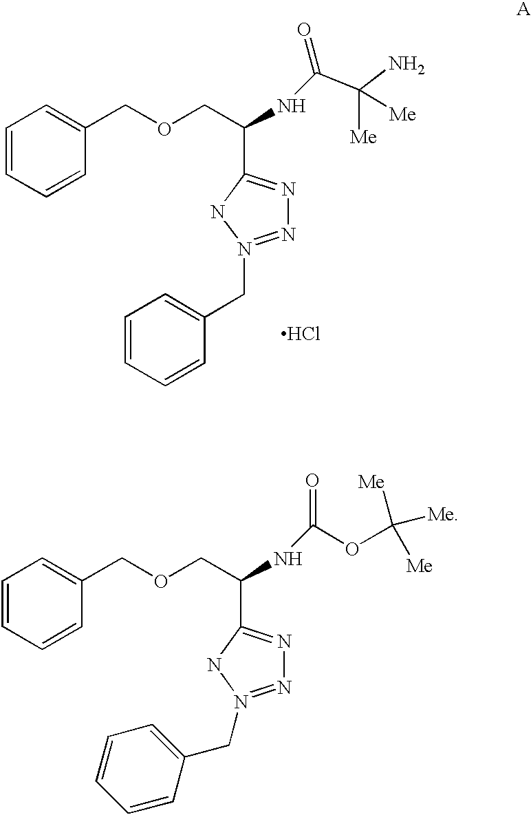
C1=CC=CC(COCC(NC(=O)OC([Me])([Me])[Me])C2=NN=N(CC3=CC=CC=C3)N2)=C1.C1=CC=CC(COCC(NC(=O)C(N)([Me])[Me])C2=NN=N(CC3=CC=CC=C3)N2)=C1.Cl
